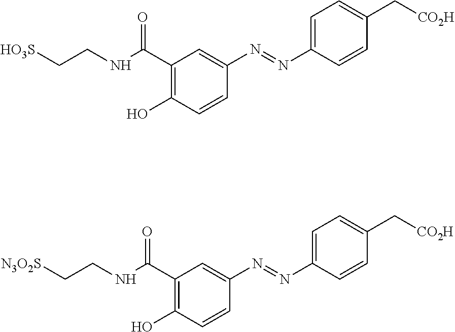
C1(C(NCC[N3O2S])=O)=C(O)C=CC(N=NC2=CC=C(C[CO2H])C=C2)=C1.C1(C(NCC[HO3S])=O)=C(O)C=CC(N=NC2=CC=C(C[CO2H])C=C2)=C1
